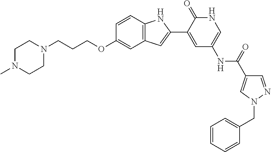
C1=NN(CC2=CC=CC=C2)C=C1C(=O)NC1=CNC(=O)C(C2=CC3=C(N2)C=CC(OCCCN2CCN(C)CC2)=C3)=C1
